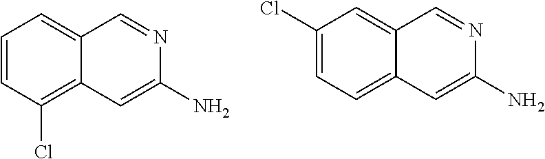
C1=CC(Cl)=C2C(=C1)C=NC(N)=C2.C1(Cl)=CC=C2C(=C1)C=NC(N)=C2
